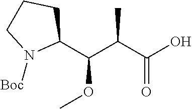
C1CN([Boc])C(C(C(C(O)=O)C)OC)C1
